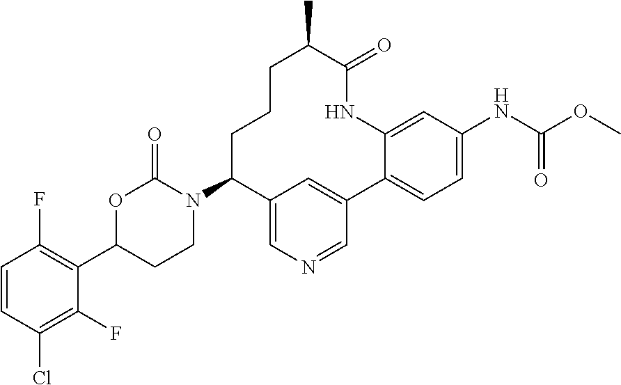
C1=CC(Cl)=C(F)C(C2CCN(C3CCCC(C)C(=O)NC4=CC(NC(OC)=O)=CC=C4C4=CC3=CN=C4)C(=O)O2)=C1F
